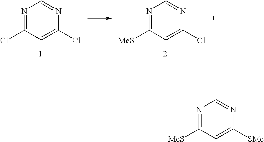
N1=C(Cl)C=C(Cl)N=C1.N1=C([MeS])C=C(Cl)N=C1.N1=C([MeS])C=C([SMe])N=C1
